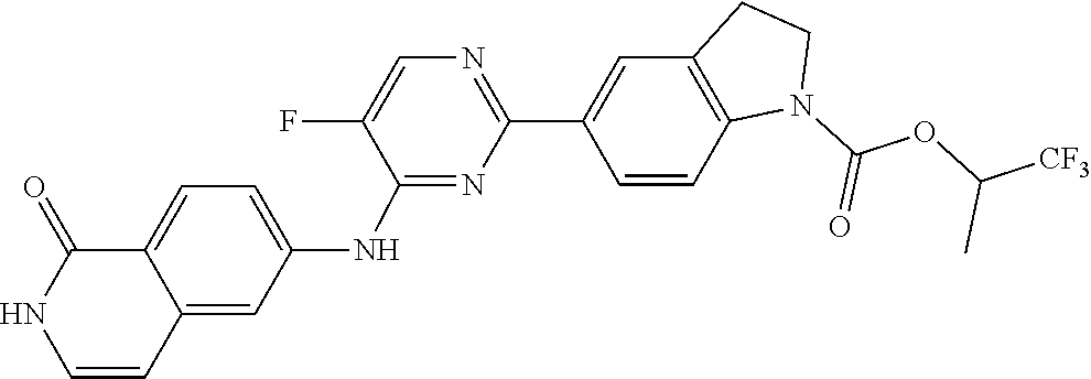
C1(F)=CN=C(C2=CC3=C(C=C2)N(C(OC([CF3])C)=O)CC3)N=C1NC1=CC=C2C(=C1)C=CNC2=O
